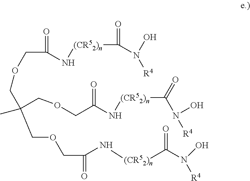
C(C(=O)N[(CR52)n]C(=O)N(O)[R4])OCC(COCC(N[(CR52)n]C(=O)N(O)[R4])=O)(COCC(=O)N[(CR52)n]C(N(O)[R4])=O)C
